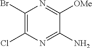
C1(Br)=C(Cl)N=C(N)C([OMe])=N1
